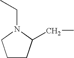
C1CC(CC)N(CC)C1
